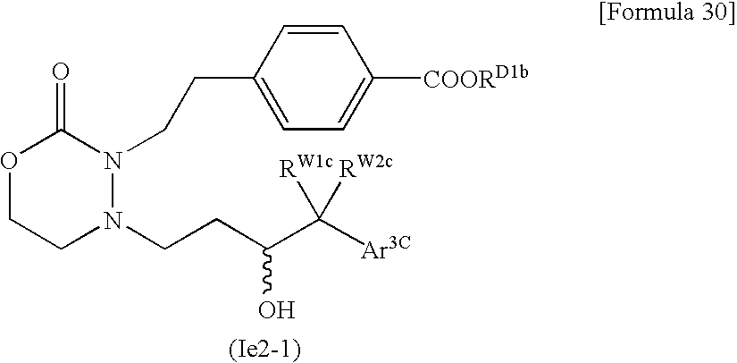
O1CCN(CCC(C([Ar3C])([RW2c])[RW1c])O)N(CCC2=CC=C([COORD1b])C=C2)C1=O
